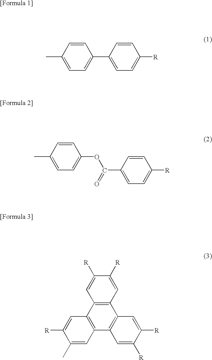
C1(C)=CC=C(C2=CC=C([R])C=C2)C=C1.C1=C(OC(=O)C2=CC=C([R])C=C2)C=CC(C)=C1.C1=C([R])C([R])=CC2=C1C1=C(C3=C2C=C([R])C([R])=C3)C=C(C)C([R])=C1
